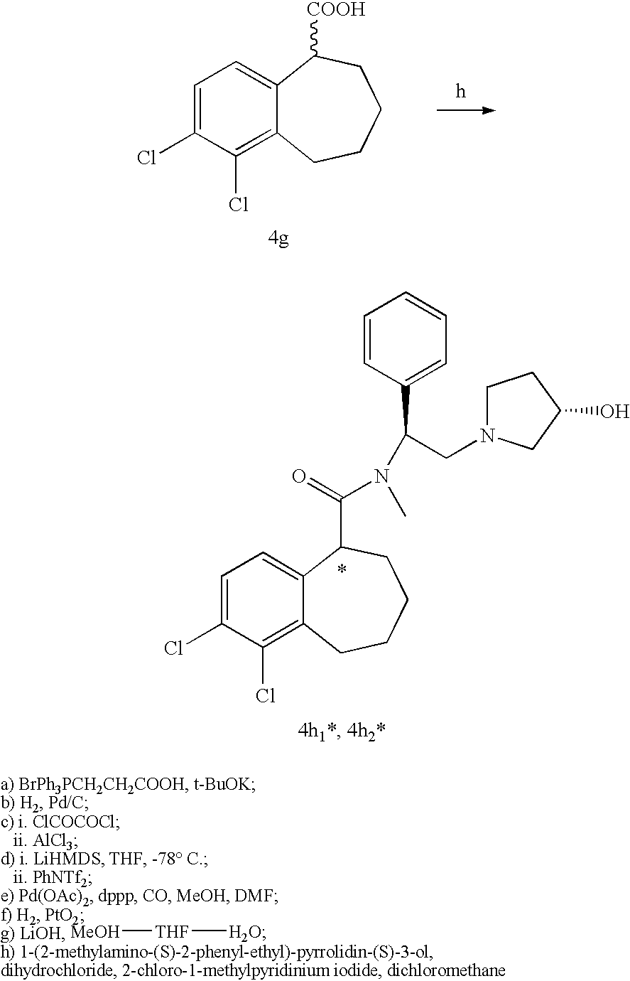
C1=C(Cl)C(Cl)=C2C(=C1)C([COOH])CCCC2.C1=C(Cl)C(Cl)=C2C(=C1)C(C(=O)N(C(CN1CCC(O)C1)C1=CC=CC=C1)C)CCCC2.[MeOH][THF][H2O]
